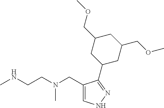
CNCCN(CC1=CNN=C1C1CC(COC)CC(COC)C1)C
